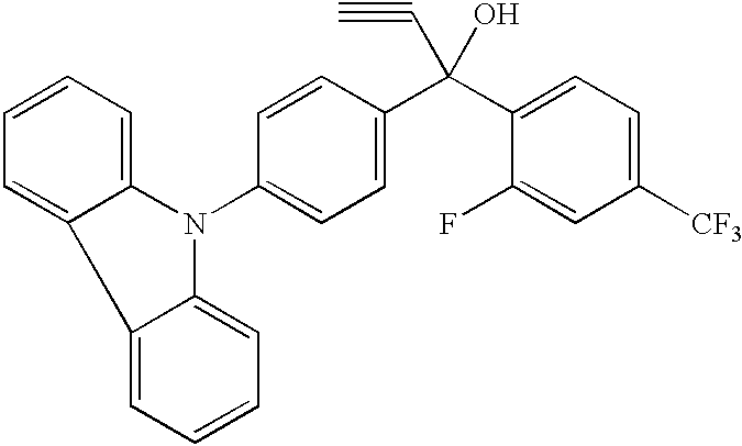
C1(N2C3=CC=CC=C3C3=CC=CC=C23)=CC=C(C(C2=CC=C([CF3])C=C2F)(C#C)O)C=C1
